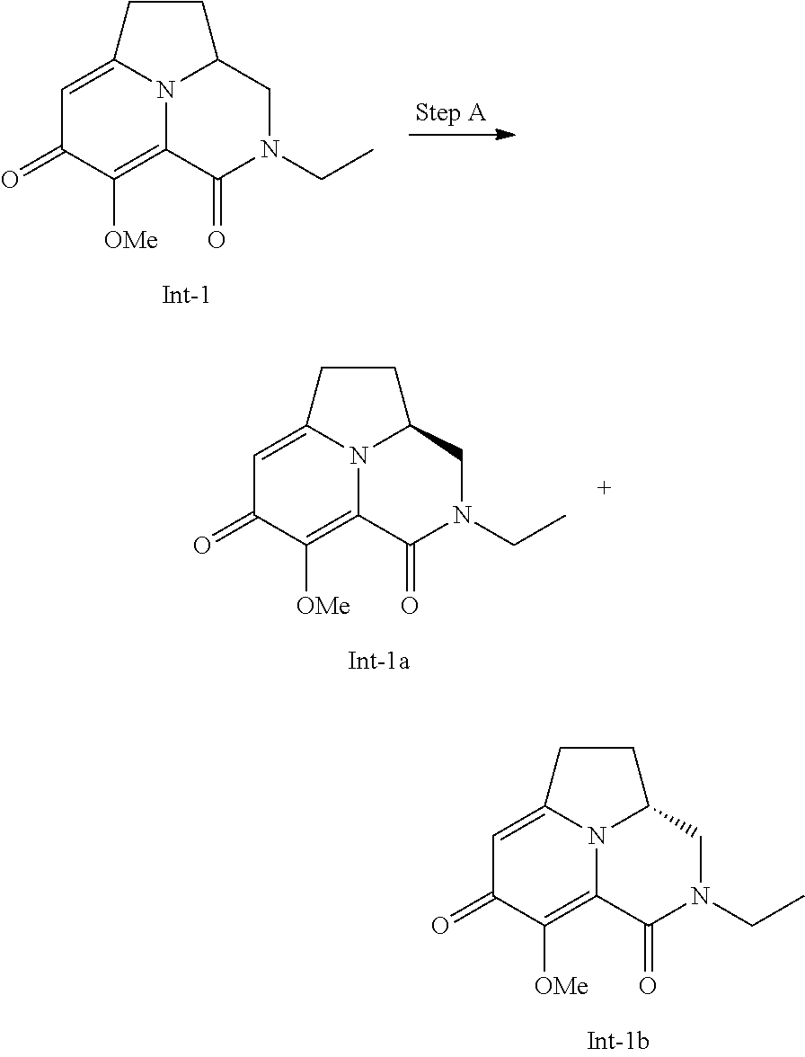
C1=C2N3C(=C([OMe])C1=O)C(=O)N(CC)CC3CC2.C1=C2N3C(=C([OMe])C1=O)C(=O)N(CC)CC3CC2.C1=C2N3C(=C([OMe])C1=O)C(=O)N(CC)CC3CC2
